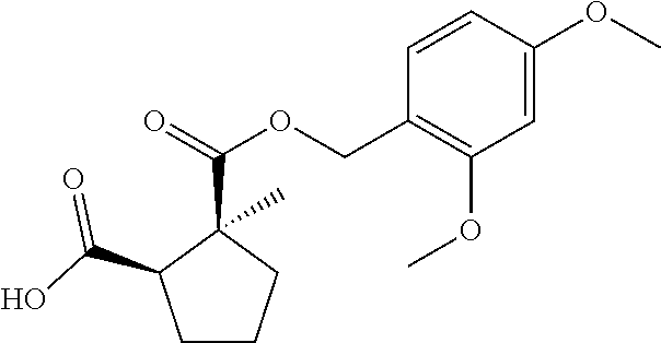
C(=O)(OCC1=C(OC)C=C(OC)C=C1)C1(C)CCCC1C(=O)O
